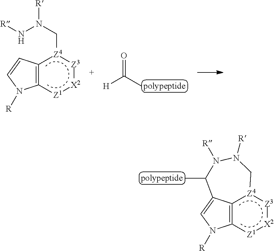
[H]C(=O)C.[polypeptide].C1=CC2=C(N1[R])[Z1][X2][Z3][Z4]2CN(N[R])[R].C1=C2C3=C(N1[R])[Z1][X2][Z3][Z4]3CN([R])N([R])C2C.[polypeptide]
